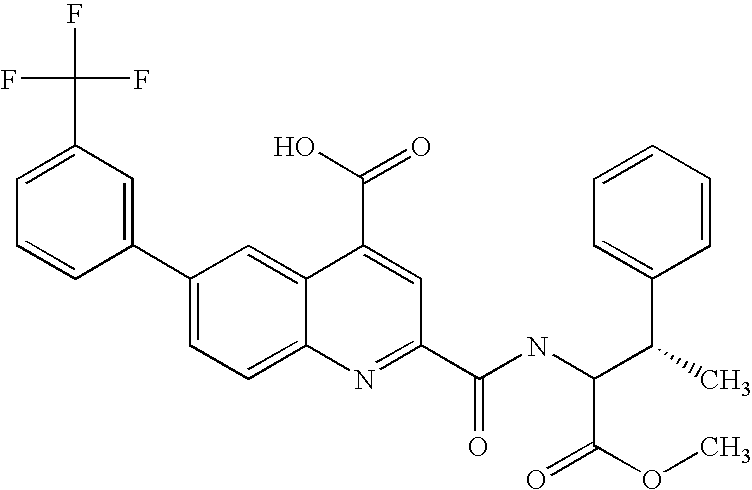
C1(C(F)(F)F)=CC=CC(C2=CC=C3C(=C2)C(C(=O)O)=CC(C(NC(C(C2=CC=CC=C2)C)C(=O)OC)=O)=N3)=C1
